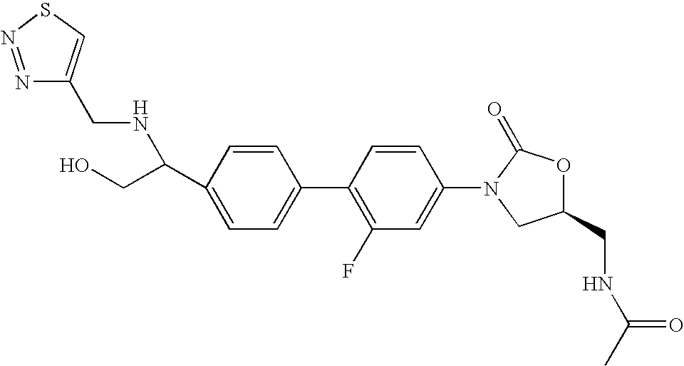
C1=C(C(CO)NCC2=CSN=N2)C=CC(C2=C(F)C=C(N3CC(CNC(C)=O)OC3=O)C=C2)=C1
